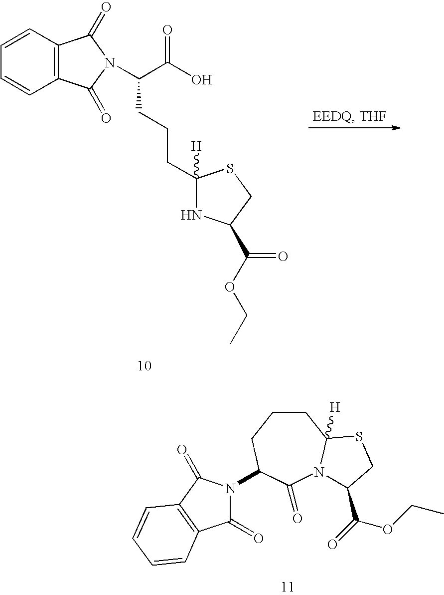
C1CCC(N2C(=O)C3=C(C2=O)C=CC=C3)C(=O)N2C1([H])SCC2C(=O)OCC.C(C(O)=O)(CCCC1([H])NC(C(OCC)=O)CS1)N1C(=O)C2=C(C=CC=C2)C1=O
